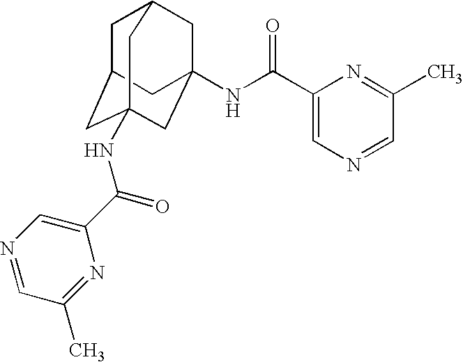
C1C2CC3(NC(C4=CN=CC(C)=N4)=O)CC(NC(C4=CN=CC(C)=N4)=O)(CC1C3)C2
